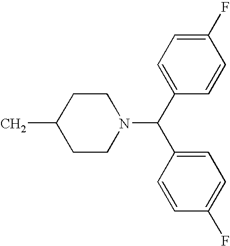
CC1CCN(C(C2=CC=C(F)C=C2)C2=CC=C(F)C=C2)CC1
